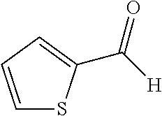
C1=CC=C(C([H])=O)S1
